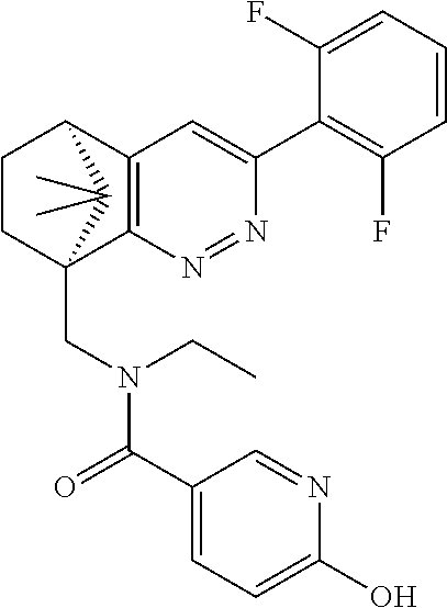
N1=NC2=C(C=C1C1=C(F)C=CC=C1F)C1CCC2(CN(C(=O)C2=CC=C(O)N=C2)CC)C1(C)C
